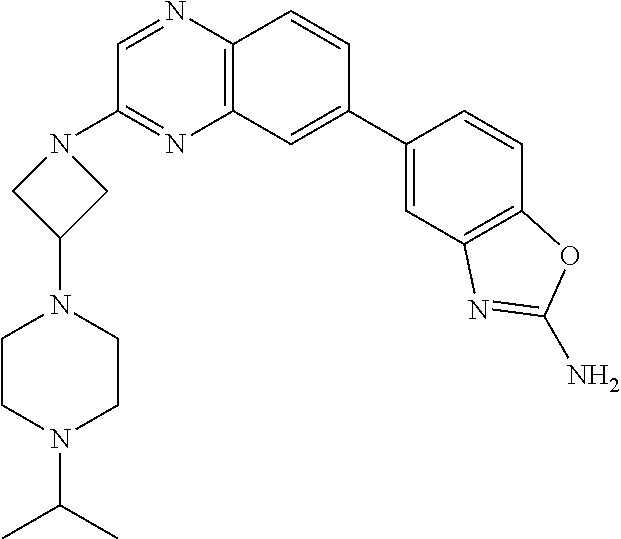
C1(C2=CC3=C(C=C2)N=CC(N2CC(N4CCN(C(C)C)CC4)C2)=N3)=CC2=C(C=C1)OC(N)=N2
